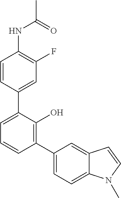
C1(NC(C)=O)=C(F)C=C(C2=CC=CC(C3=CC=C4C(=C3)C=CN4C)=C2O)C=C1
